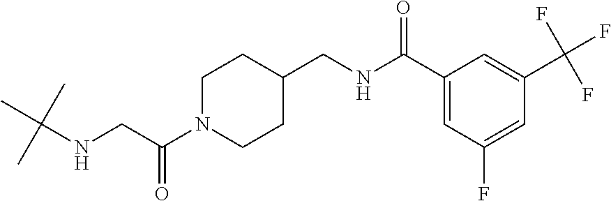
N(CC(N1CCC(CNC(C2=CC(F)=CC(C(F)(F)F)=C2)=O)CC1)=O)C(C)(C)C
